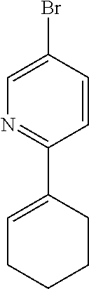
C1(C2=NC=C(Br)C=C2)=CCCCC1
